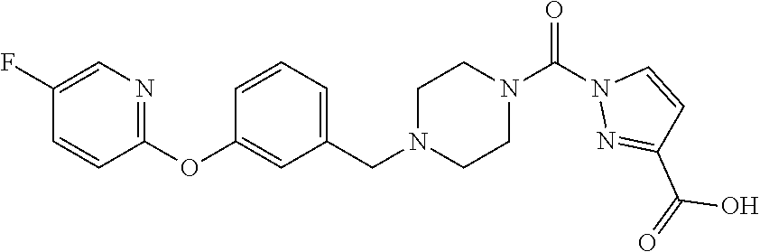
C1(F)=CN=C(OC2=CC(CN3CCN(C(=O)N4N=C(C(O)=O)C=C4)CC3)=CC=C2)C=C1
